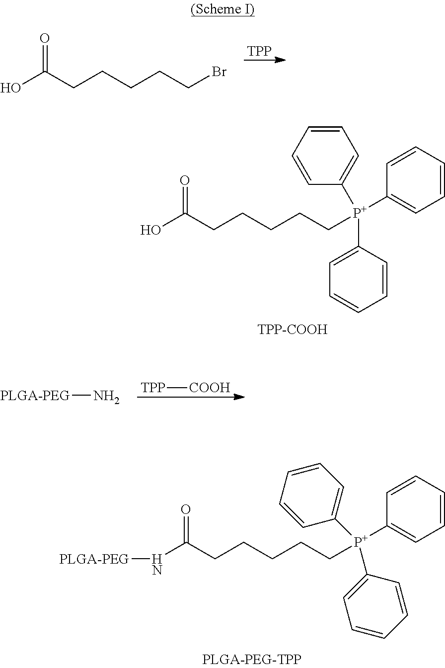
[TPP].OC(CCCCCBr)=O.C1=CC=CC([P+](C2=CC=CC=C2)(C2=CC=CC=C2)CCCCCC(O)=O)=C1.[TPP-COOH].[PLGA-PEG]N.[TPP][COOH].[PLGA-PEG]NC(CCCCC[P+](C1=CC=CC=C1)(C1=CC=CC=C1)C1=CC=CC=C1)=O
